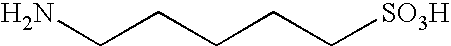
NCCCCC[SO3H]
